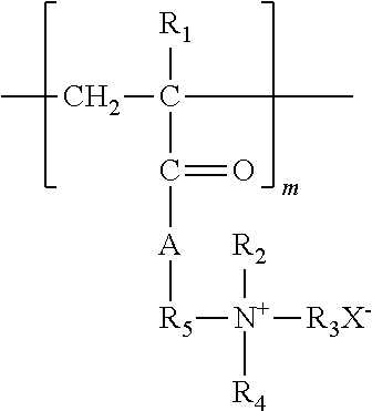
CCC(C)([R1])C(=O)[A][R5][N+]([R3X-])([R2])[R4]
